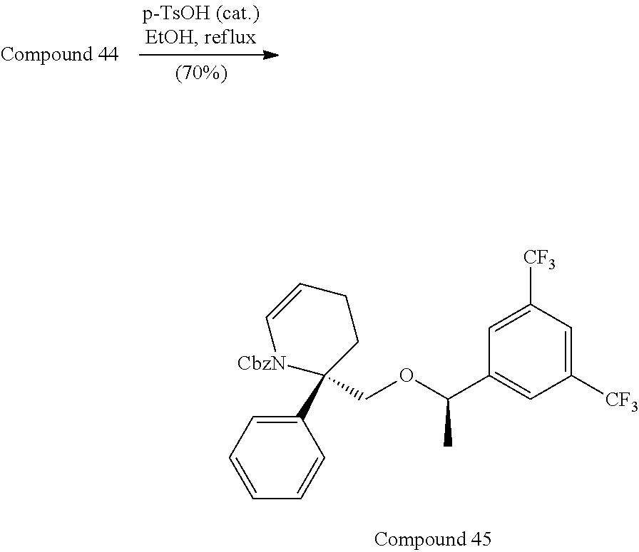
C1=CC=CC(C2(COC(C3=CC([CF3])=CC([CF3])=C3)C)CCC=C[CbzN]2)=C1
